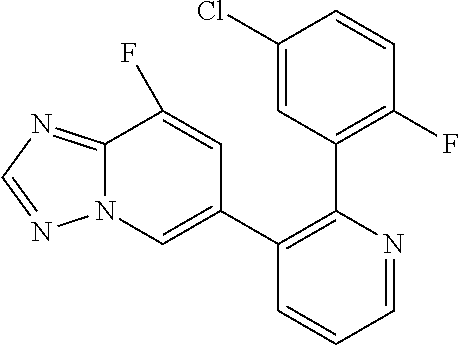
C1(Cl)=CC(C2=C(C3=CN4C(=NC=N4)C(F)=C3)C=CC=N2)=C(F)C=C1
